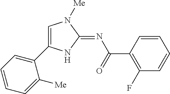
C1=C(C2=CC=CC=C2[Me])NC(=NC(=O)C2=C(F)C=CC=C2)N1[Me]
